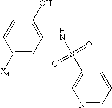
C1(S(=O)(=O)NC2=C(O)C=CC([X4])=C2)=CN=CC=C1
